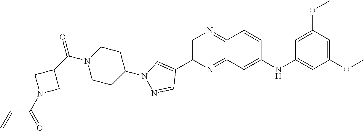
C1=C(C2=CN(C3CCN(C(C4CN(C(=O)C=C)C4)=O)CC3)N=C2)N=C2C(=N1)C=CC(NC1=CC(OC)=CC(OC)=C1)=C2
